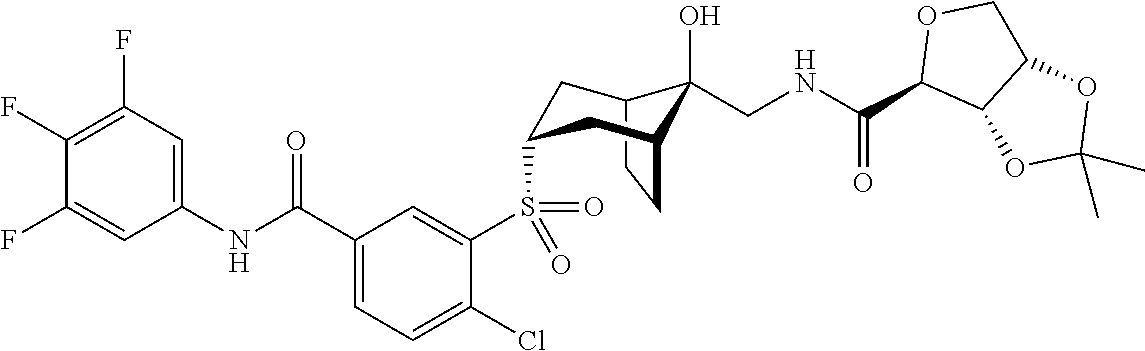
C12CCC(CC(S(C3=CC(C(NC4=CC(F)=C(F)C(F)=C4)=O)=CC=C3Cl)(=O)=O)C1)C2(O)CNC(C1C2C(CO1)OC(C)(C)O2)=O
